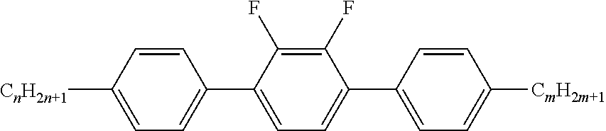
C1=C([CnH2n+1])C=CC(C2=CC=C(C3=CC=C([CmH2m+1])C=C3)C(F)=C2F)=C1
